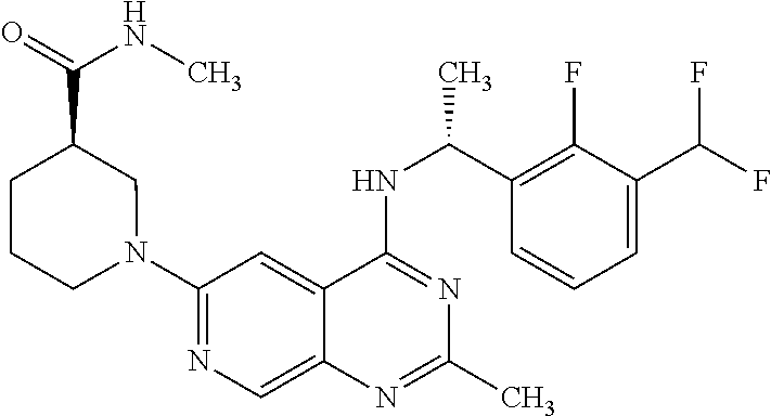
N1(C2=NC=C3C(=C2)C(NC(C2=C(F)C(C(F)F)=CC=C2)C)=NC(C)=N3)CC(C(NC)=O)CCC1
